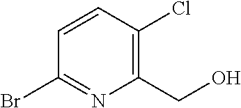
C1(CO)=C(Cl)C=CC(Br)=N1
